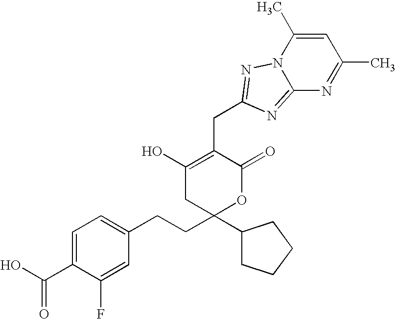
C1=C(C(=O)O)C(F)=CC(CCC2(C3CCCC3)CC(O)=C(CC3=NN4C(=N3)N=C(C)C=C4C)C(=O)O2)=C1
